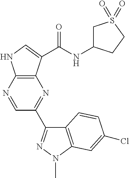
C12=C(N=CC(C3=NN(C)C4=C3C=CC(Cl)=C4)=N1)NC=C2C(=O)NC1CS(=O)(=O)CC1
